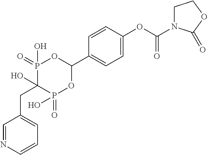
C1=C(OC(N2CCOC2=O)=O)C=CC(C2OP(=O)(O)C(O)(CC3=CC=CN=C3)P(=O)(O)O2)=C1
